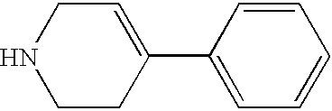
N1CCC(C2=CC=CC=C2)=CC1
